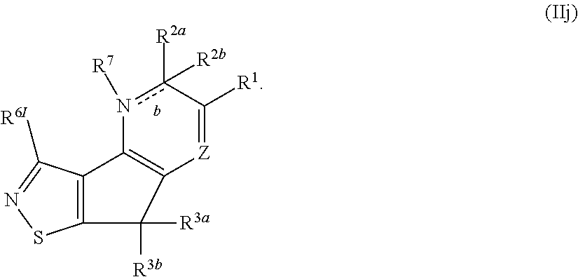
c1([R2a])([R2b])n([R7])C2=C([Z]=C1[R1])C([R3a])([R3b])C1=C2C([R6I])=NS1
